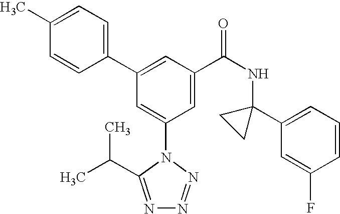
C1(C2=CC(C(NC3(C4=CC=CC(F)=C4)CC3)=O)=CC(N3C(C(C)C)=NN=N3)=C2)=CC=C(C)C=C1
